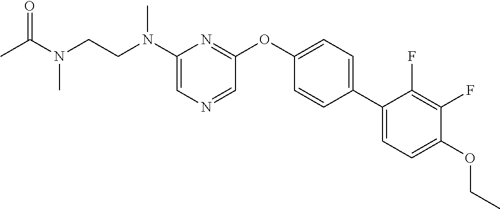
CC(N(C)CCN(C)C1=CN=CC(OC2=CC=C(C3=CC=C(OCC)C(F)=C3F)C=C2)=N1)=O
